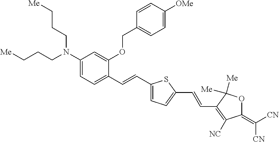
C1(N(CCC[Me])CCC[Me])=CC=C(C=CC2=CC=C(C=CC3=C([NC])C(=C([CN])[CN])OC3([Me])[Me])S2)C(OCC2=CC=C([OMe])C=C2)=C1
